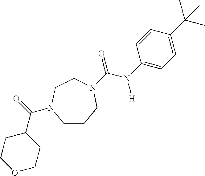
C1CCN(C(=O)N([H])C2=CC=C(C(C)(C)C)C=C2)CCN1C(=O)C1CCOCC1
